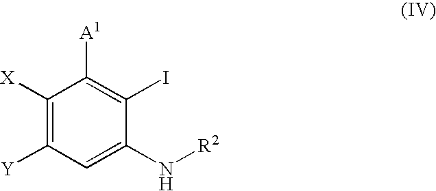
C1([X])=C([Y])C=C(N[R2])C(I)=C1[A1]
